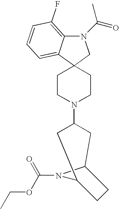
N1(C(=O)C)C2=C(F)C=CC=C2C2(C1)CCN(C1CC3N(C(OCC)=O)C(C1)CC3)CC2
